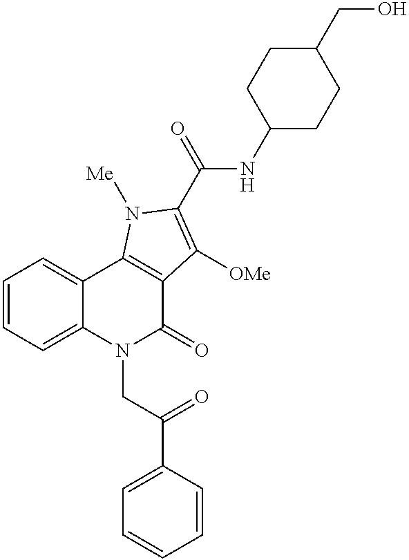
C1=CC=CC(C(=O)CN2C(=O)C3=C(C4=CC=CC=C24)N([Me])C(C(=O)NC2CCC(CO)CC2)=C3[OMe])=C1
